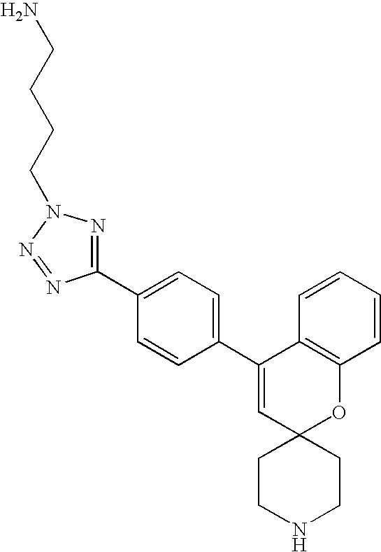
C1(C2=CC=C(C3=CC4(OC5=C3C=CC=C5)CCNCC4)C=C2)=NN(CCCCN)N=N1
